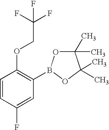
C1=CC(F)=CC(B2OC(C)(C)C(C)(C)O2)=C1OCC(F)(F)F
